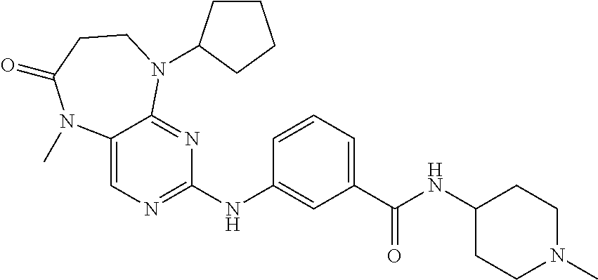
C12=CN=C(NC3=CC(C(NC4CCN(C)CC4)=O)=CC=C3)N=C1N(C1CCCC1)CCC(=O)N2C
